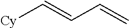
[Cy]C=CC=C
